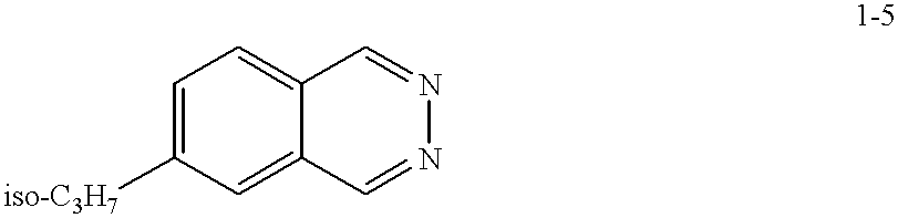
C1=C([iso-C3H7])C=C2C(=C1)C=NN=C2
